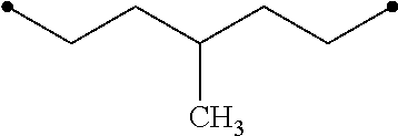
C(CC(CCC)C)C
